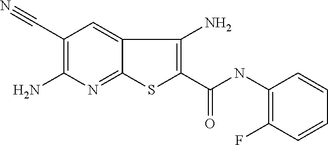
C1(C#N)=C(N)N=C2C(=C1)C(N)=C(C(=O)NC1=C(F)C=CC=C1)S2
